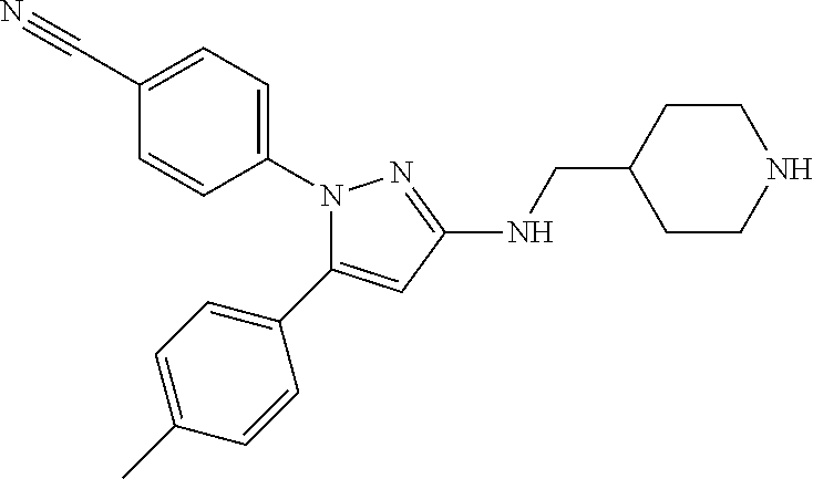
N1(C2=CC=C(C#N)C=C2)C(C2=CC=C(C)C=C2)=CC(NCC2CCNCC2)=N1
